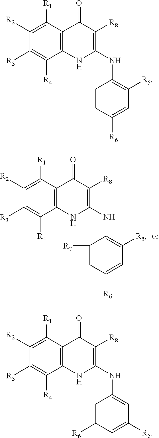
C1([R2])=C([R1])C2=C(C([R4])=C1[R3])NC(NC1=C([R5])C=C([R6])C=C1)=C([R8])C2=O.C1([R2])=C([R1])C2=C(C([R4])=C1[R3])NC(NC1=CC([R5])=CC([R6])=C1)=C([R8])C2=O.C1([R2])=C([R1])C2=C(C([R4])=C1[R3])NC(NC1=C([R5])C=C([R6])C=C1[R7])=C([R8])C2=O
